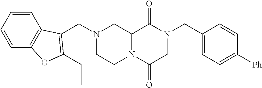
C12N(C(=O)CN(CC3=CC=C([Ph])C=C3)C1=O)CCN(CC1=C(CC)OC3=C1C=CC=C3)C2
